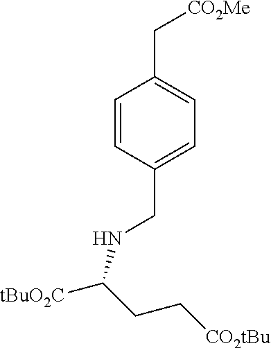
C1=CC(CNC([tBuO2C])CC[CO2tBu])=CC=C1C[CO2Me]
